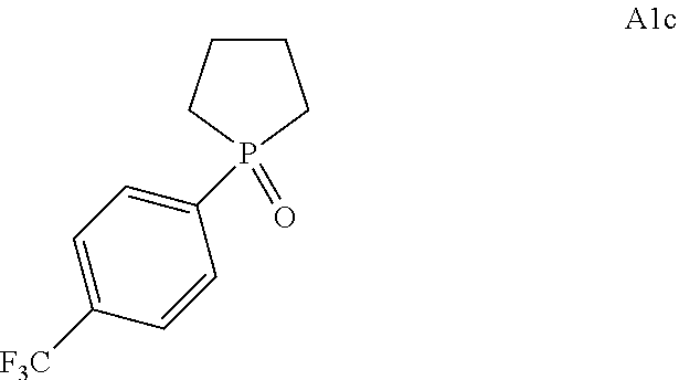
C1CCP(=O)(C2=CC=C([F3C])C=C2)C1
